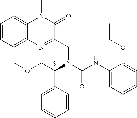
C1=CC=C2C(=C1)N(C)C(=O)C(CN(C(C1=CC=CC=C1)COC)C(NC1=CC=CC=C1OCC)=O)=N2.S
